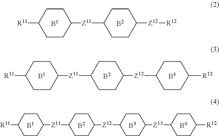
[R11]C1CCC([Z11]C2CCC([Z12]C3CCC([Z13]C4CCC([R12])CC4)CC3)CC2)CC1.[R11]C1CCC([Z11]C2CCC([Z12][R12])CC2)CC1.[R11]C1CCC([Z11]C2CCC([Z12]C3CCC([R12])CC3)CC2)CC1
